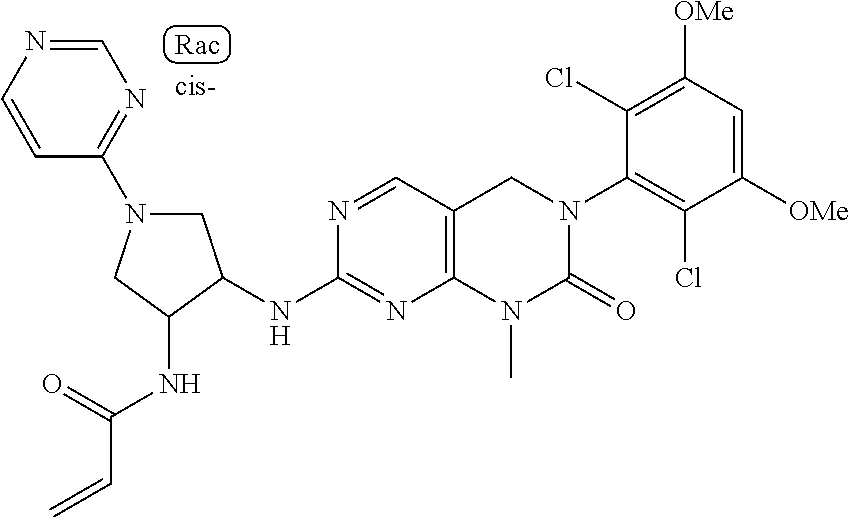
C1([OMe])=C(Cl)C(N2CC3=C(N(C)C2=O)N=C(NC2C(NC(C=C)=O)CN(C4=NC=NC=C4)C2)N=C3)=C(Cl)C([OMe])=C1
